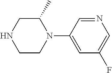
C1C(C)N(C2=CC(F)=CN=C2)CCN1
